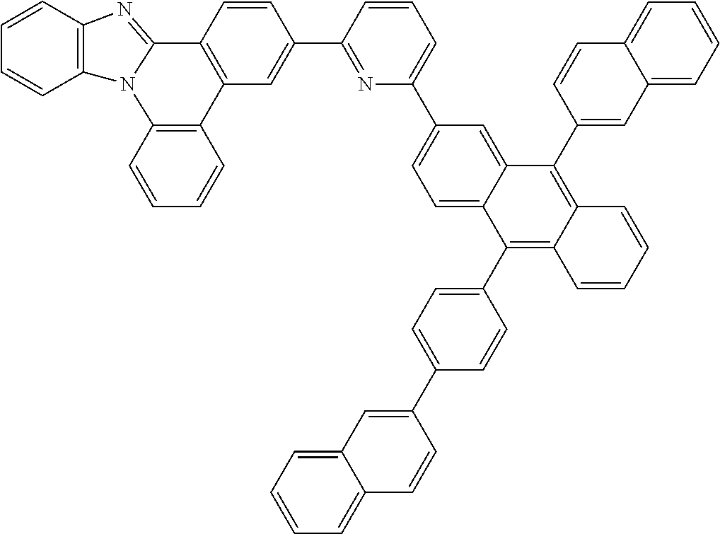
C1=CC2=C(C=C1)N1C(=NC3=C1C=CC=C3)C1=C2C=C(C2=NC(C3=CC=C4C(C5=CC=C(C6=CC7=CC=CC=C7C=C6)C=C5)=C5C(=C(C6=CC7=CC=CC=C7C=C6)C4=C3)C=CC=C5)=CC=C2)C=C1
